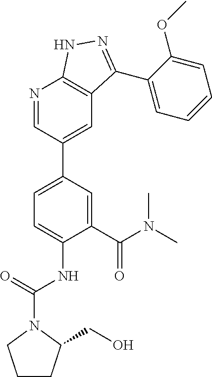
C1(C(N(C)C)=O)=CC(C2=CC3=C(N=C2)NN=C3C2=CC=CC=C2OC)=CC=C1NC(=O)N1CCCC1CO
